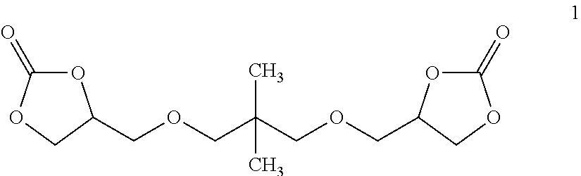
O1C(=O)OCC1COCC(COCC1OC(=O)OC1)(C)C
